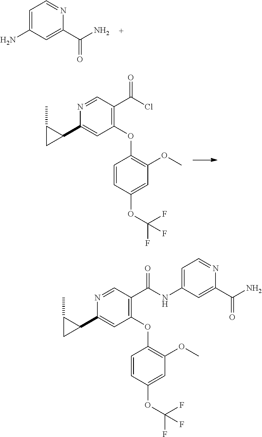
C1=C(N)C=C(C(N)=O)N=C1.C1=NC(C2C(C)C2)=CC(OC2=C(OC)C=C(OC(F)(F)F)C=C2)=C1C(Cl)=O.C1=NC(C2C(C)C2)=CC(OC2=C(OC)C=C(OC(F)(F)F)C=C2)=C1C(=O)NC1=CC=NC(C(N)=O)=C1
